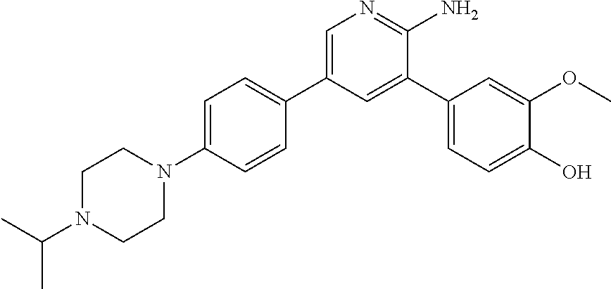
CC(N1CCN(C2=CC=C(C3=CN=C(N)C(C4=CC=C(O)C(OC)=C4)=C3)C=C2)CC1)C
